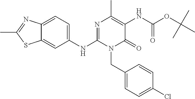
C1(NC2=NC(C)=C(NC(OC(C)(C)C)=O)C(=O)N2CC2=CC=C(Cl)C=C2)=CC=C2C(=C1)SC(C)=N2
